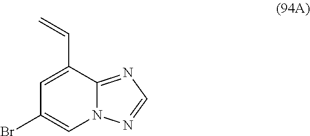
C1=C(C=C)C2=NC=NN2C=C1Br
